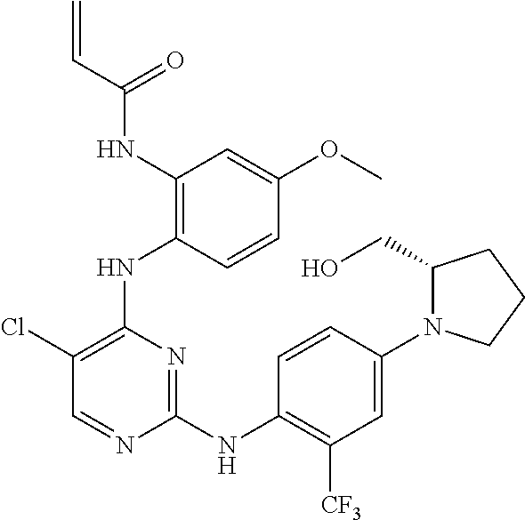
N(C1=C(NC2=C(Cl)C=NC(NC3=C([CF3])C=C(N4C(CO)CCC4)C=C3)=N2)C=CC(OC)=C1)C(C=C)=O
